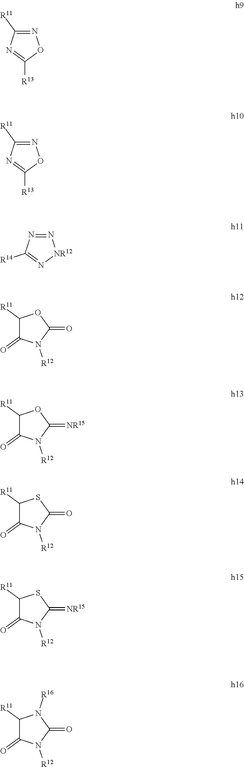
N1=C([R11])N=C([R13])O1.N1=C([R11])N=C([R13])O1.N1=NC([R14])=N[NR12]1.C1([R11])C(=O)N([R12])C(=O)O1.C1([R11])C(=O)N([R12])C(=[NR15])O1.C1([R11])C(=O)N([R12])C(=O)S1.C1([R11])C(=O)N([R12])C(=[NR15])S1.C1([R11])C(=O)N([R12])C(=O)N1[R16]
